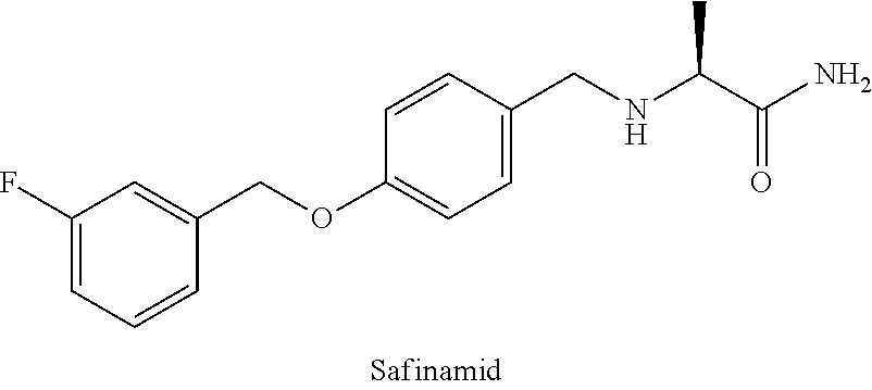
C1(F)=CC=CC(COC2=CC=C(CNC(C(N)=O)C)C=C2)=C1
